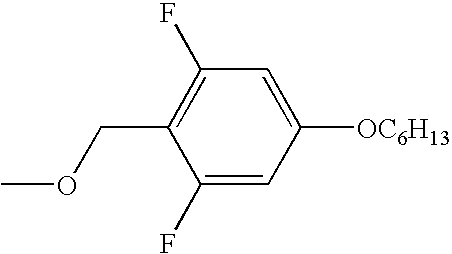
C1(F)=CC([OC6H13])=CC(F)=C1COC
